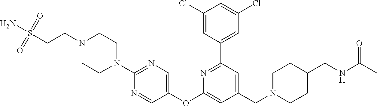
C1(Cl)=CC(C2=NC(OC3=CN=C(N4CCN(CCS(=O)(=O)N)CC4)N=C3)=CC(CN3CCC(CNC(C)=O)CC3)=C2)=CC(Cl)=C1
